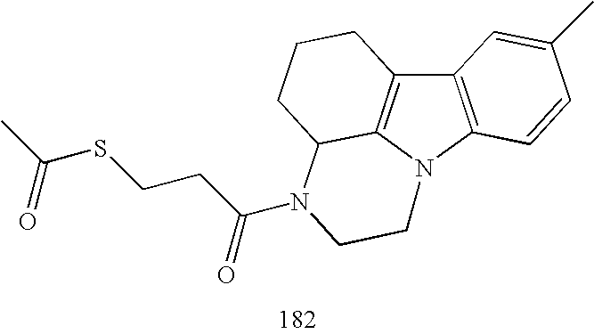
C12=C(N3C4=C1CCCC4N(C(CCSC(C)=O)=O)CC3)C=CC(C)=C2
